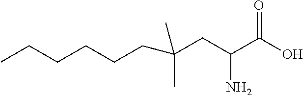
CCCCCCC(CC(C(O)=O)N)(C)C
